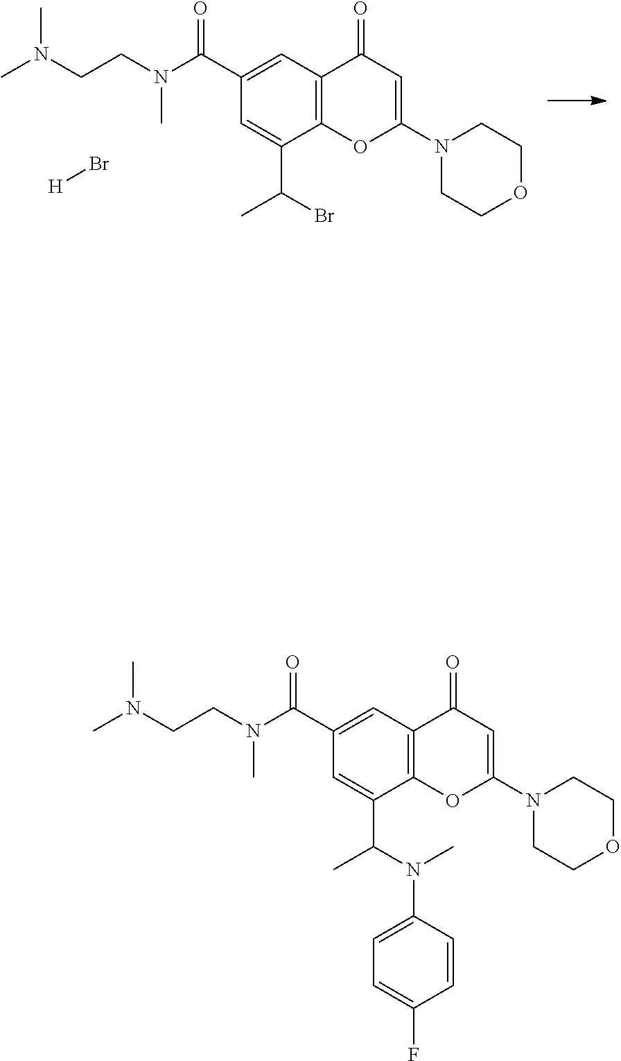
C1(C(N(CCN(C)C)C)=O)=CC2=C(C(C(N(C3=CC=C(F)C=C3)C)C)=C1)OC(N1CCOCC1)=CC2=O.C1(C(N(CCN(C)C)C)=O)=CC2=C(C(C(Br)C)=C1)OC(N1CCOCC1)=CC2=O.[H]Br
